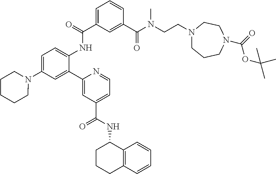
C1=C(C(=O)NC2=CC=C(N3CCCCC3)C=C2C2=CC(C(NC3CCCC4=C3C=CC=C4)=O)=CC=N2)C=C(C(N(CCN2CCCN(C(OC(C)(C)C)=O)CC2)C)=O)C=C1
